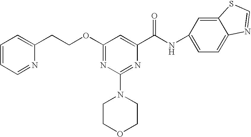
O(C1=NC(N2CCOCC2)=NC(C(NC2=CC=C3C(=C2)SC=N3)=O)=C1)CCC1=CC=CC=N1
